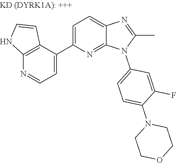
C12=C(C(C3=CC=C4N=C(C)N(C5=CC=C(N6CCOCC6)C(F)=C5)C4=N3)=CC=N1)C=CN2
